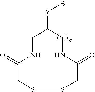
C1NC(=O)CSSCC(=O)NCC1[Y]B
